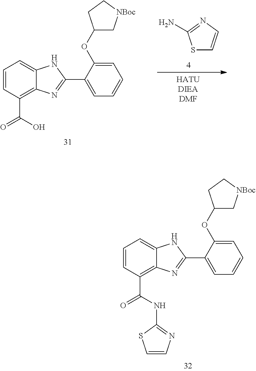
C1=CC(C(=O)NC2=NC=CS2)=C2C(=C1)NC(C1=CC=CC=C1OC1C[NBoc]CC1)=N2.S1C=CN=C1N.C1=CC(C(=O)O)=C2C(=C1)NC(C1=CC=CC=C1OC1C[NBoc]CC1)=N2
